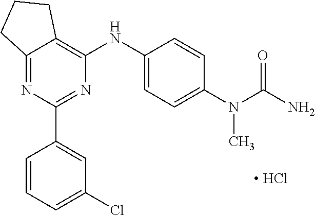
C12=NC(C3=CC(Cl)=CC=C3)=NC(NC3=CC=C(N(C)C(N)=O)C=C3)=C1CCC2.[ HCl]
